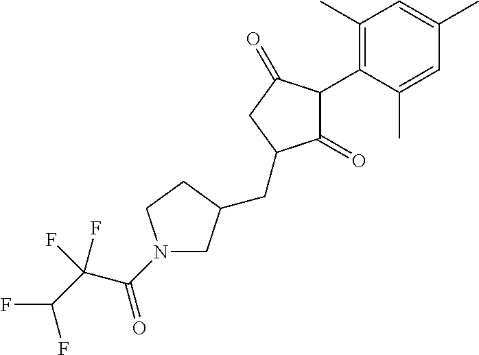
C1(=O)C(C2=C(C)C=C(C)C=C2C)C(=O)CC1CC1CN(C(C(C(F)F)(F)F)=O)CC1
